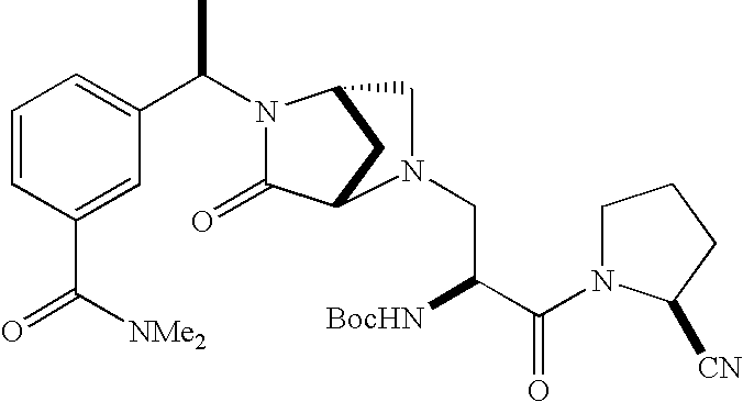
C1=CC(C([NMe2])=O)=CC(C(C)N2C(=O)C3CC2CN3CC([BocHN])C(=O)N2CCCC2[CN])=C1
